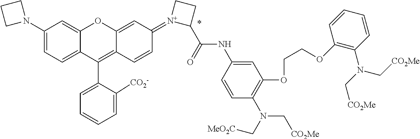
C1(N2CCC2)=CC=C2C(=C1)OC1=CC(=[N+]3C(C(=O)NC4=CC(OCCOC5=C(N(C[CO2Me])C[CO2Me])C=CC=C5)=C(N(C[MeO2C])C[CO2Me])C=C4)CC3)C=CC1=C2C1=CC=CC=C1[CO2-]
